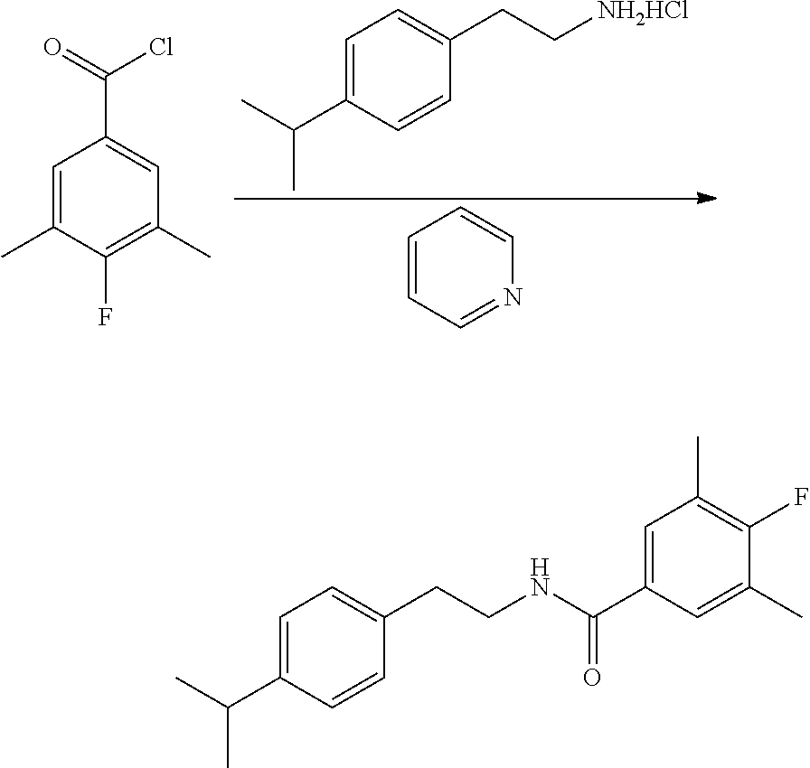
C1=C(C(C)C)C=CC(CC[NH2HCl])=C1.C1=CC=NC=C1.C1=C(C)C(F)=C(C)C=C1C(=O)Cl.C1=C(C(C)C)C=CC(CCNC(C2=CC(C)=C(F)C(C)=C2)=O)=C1
